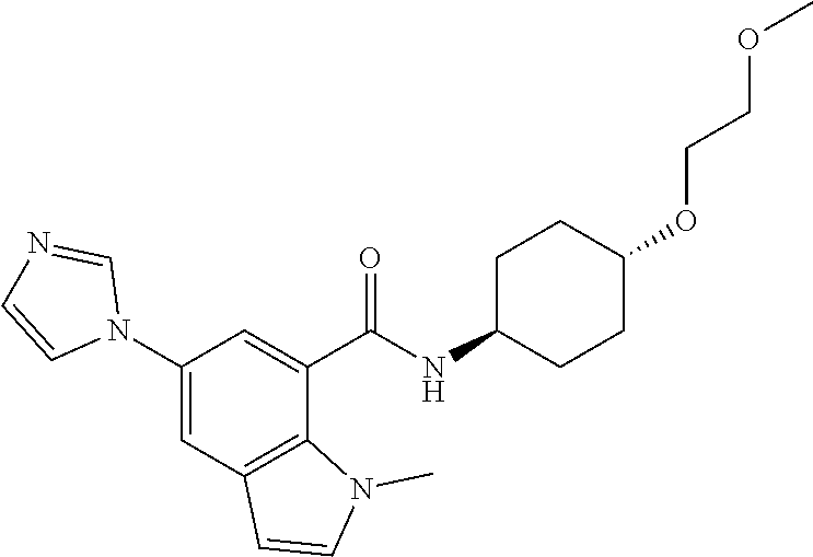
C1(N2C=NC=C2)=CC2=C(C(C(NC3CCC(OCCOC)CC3)=O)=C1)N(C)C=C2
